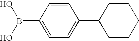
C1=C(B(O)O)C=CC(C2CCCCC2)=C1
